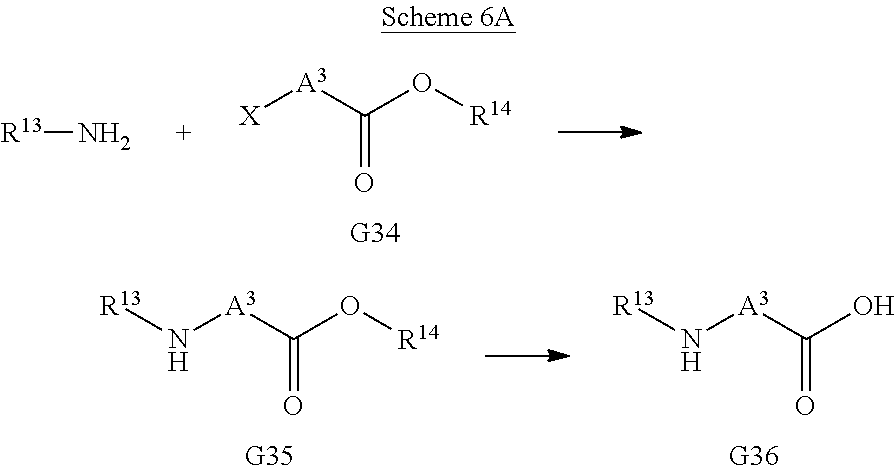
[X][A3]C(O[R14])=O.[R13]N.N([A3]C(O[R14])=O)[R13].N([A3]C(O)=O)[R13]
